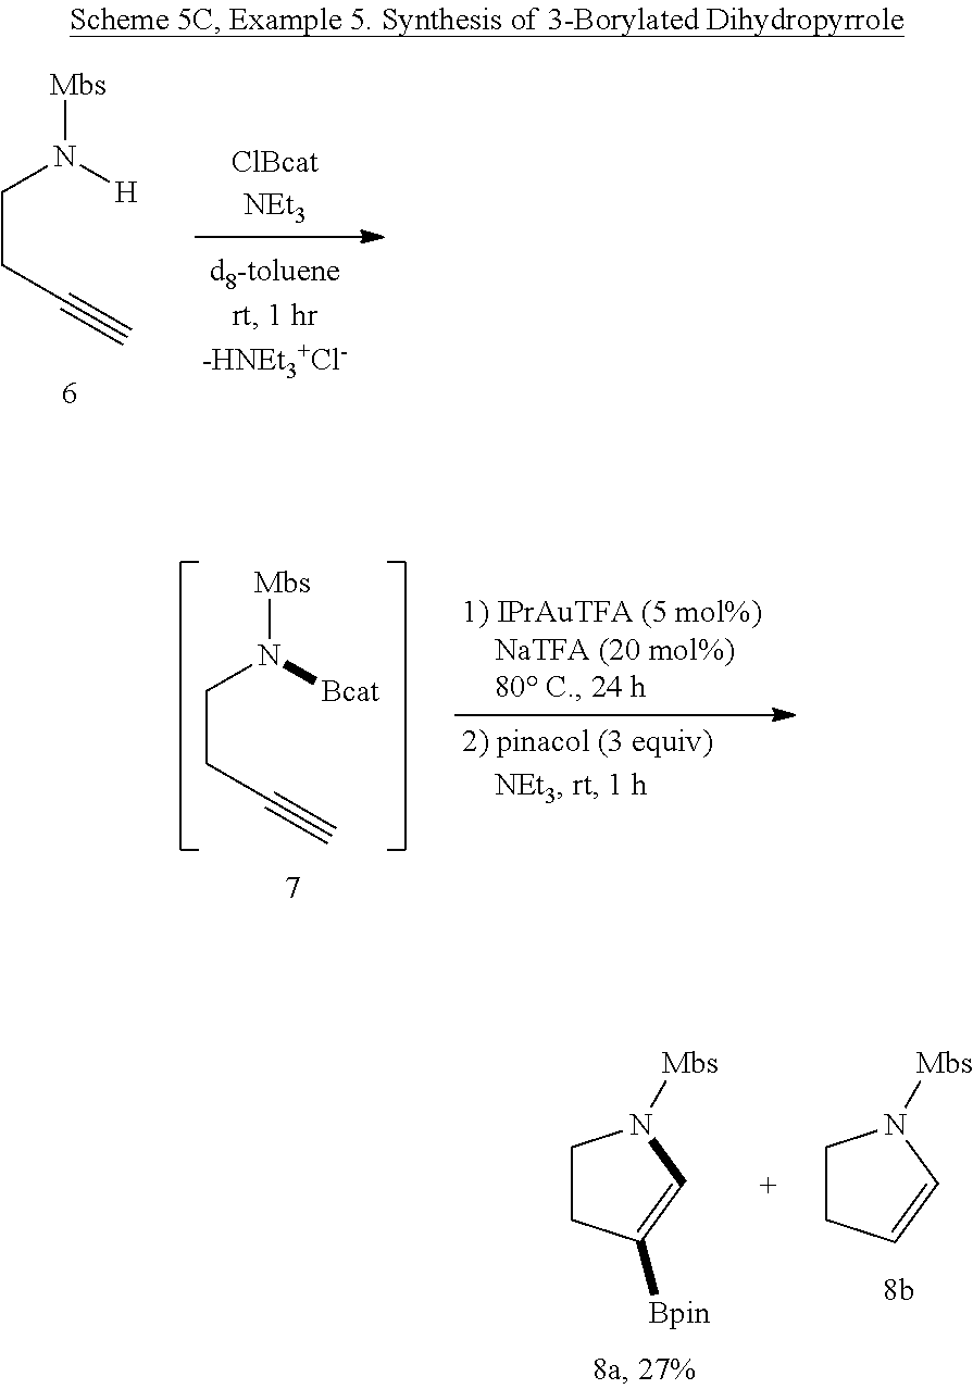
C(CC#C)N([H])[Mbs].C(CC#C)N([Bcat])[Mbs].C1CC([Bpin])=CN1[Mbs].C1CC=CN1[Mbs]
